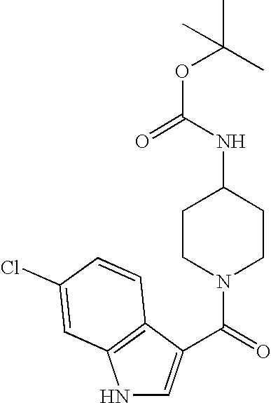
N1C=C(C(=O)N2CCC(NC(OC(C)(C)C)=O)CC2)C2=C1C=C(Cl)C=C2
